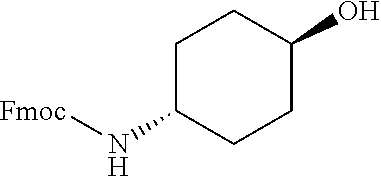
C1C(N[Fmoc])CCC(O)C1
